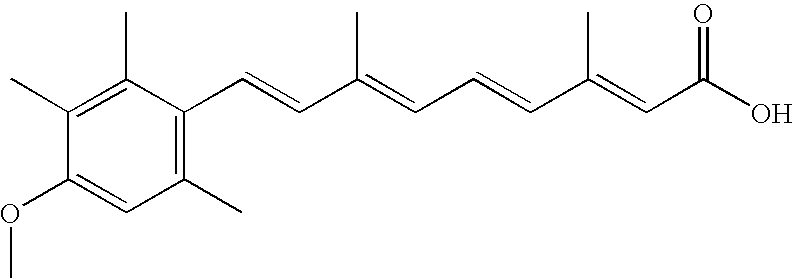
C1(C)=C(C)C(C=CC(=CC=CC(=CC(O)=O)C)C)=C(C)C=C1OC
